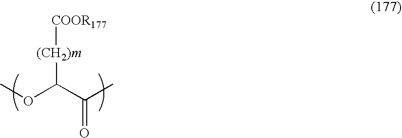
COC(C(C)=O)[(CH2)m][COOR177]
